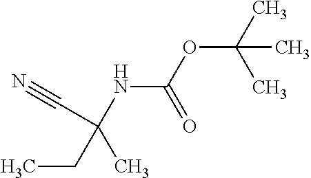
O(C(C)(C)C)C(NC(CC)(C)C#N)=O
